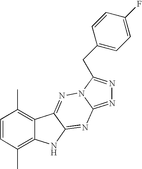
C1=CC(C)=C2C(=C1C)C1=NN3C(=NN=C3CC3=CC=C(F)C=C3)N=C1N2
